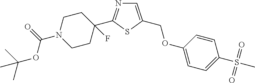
C1=CC(OCC2=CN=C(C3(F)CCN(C(=O)OC(C)(C)C)CC3)S2)=CC=C1S(C)(=O)=O
